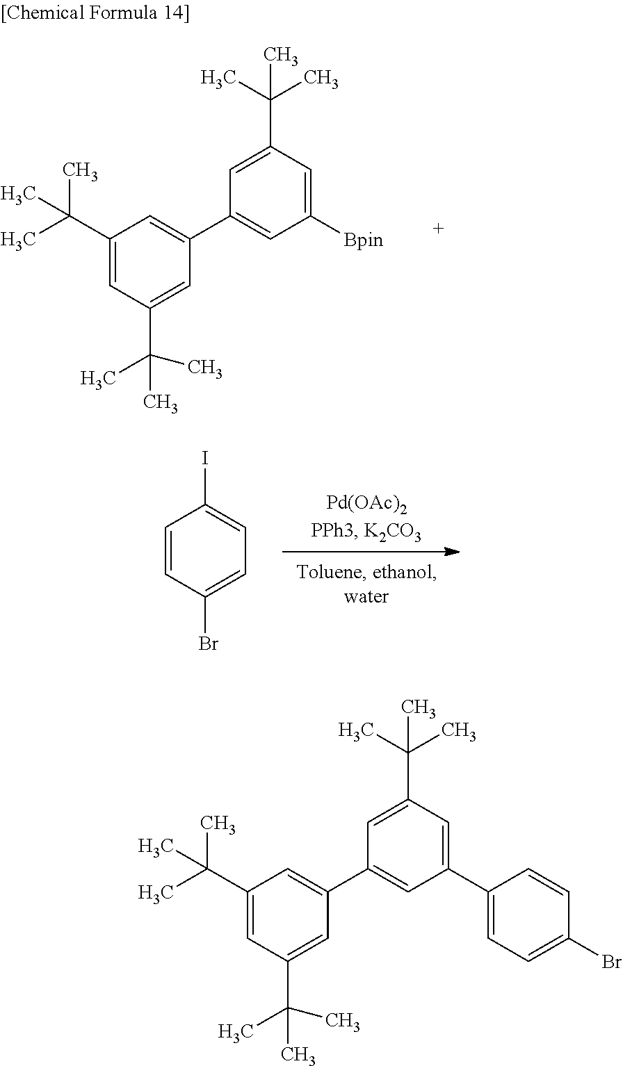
C1(C(C)(C)C)=CC(C(C)(C)C)=CC(C2=CC([Bpin])=CC(C(C)(C)C)=C2)=C1.C1=CC(Br)=CC=C1I.C1(C(C)(C)C)=CC(C(C)(C)C)=CC(C2=CC(C3=CC=C(Br)C=C3)=CC(C(C)(C)C)=C2)=C1
